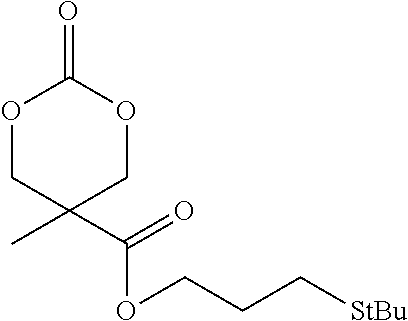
O1CC(C(=O)OCCC[StBu])(C)COC1=O
